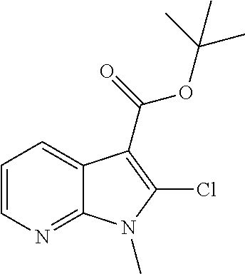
C1=CN=C2C(=C1)C(C(=O)OC(C)(C)C)=C(Cl)N2C
